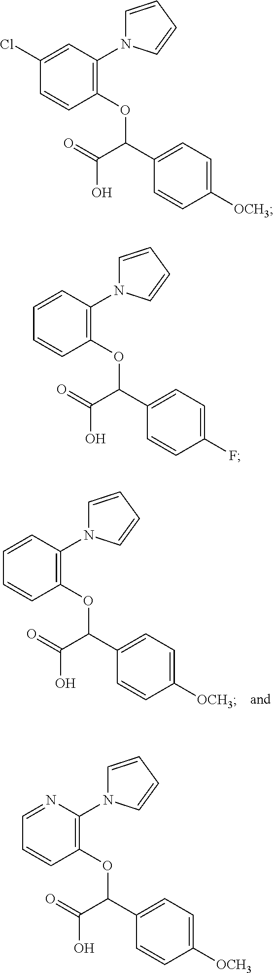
C1(OC(C2=CC=C([OCH3])C=C2)C(=O)O)=C(N2C=CC=C2)C=CC=C1.C1(OC(C2=CC=C([OCH3])C=C2)C(=O)O)=C(N2C=CC=C2)C=C(Cl)C=C1.C1(OC(C2=CC=C(F)C=C2)C(=O)O)=C(N2C=CC=C2)C=CC=C1.C1(OC(C2=CC=C([OCH3])C=C2)C(=O)O)=C(N2C=CC=C2)N=CC=C1
